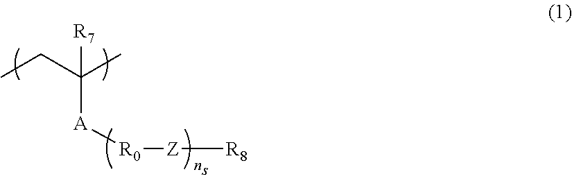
[A](C(C)(CC)[R7])[R0][Z][R8]
